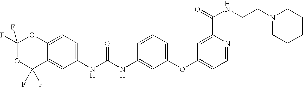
C1(F)(F)OC(F)(F)C2=CC(NC(NC3=CC(OC4=CC=NC(C(=O)NCCN5CCCCC5)=C4)=CC=C3)=O)=CC=C2O1
